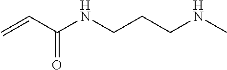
C=CC(NCCCNC)=O
